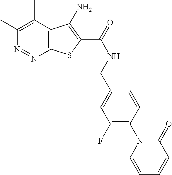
C1(C)=C(C)C2=C(N=N1)SC(C(NCC1=CC(F)=C(N3C=CC=CC3=O)C=C1)=O)=C2N
